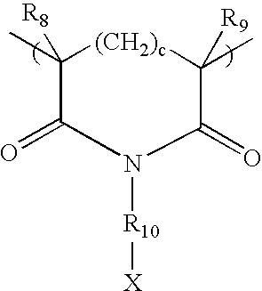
C1(C)([R8])C(=O)N([R10][X])C(=O)C(C)([R9])[(CH2)c]1
